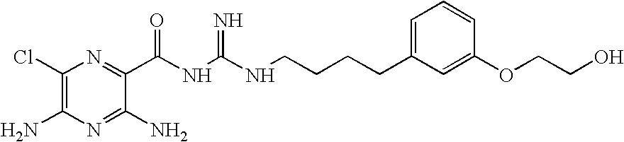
C1(Cl)=C(N)N=C(N)C(C(NC(NCCCCC2=CC=CC(OCCO)=C2)=N)=O)=N1
